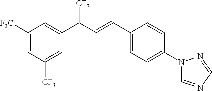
C1([F3C])=CC([CF3])=CC(C(C=CC2=CC=C(N3C=NC=N3)C=C2)[CF3])=C1
